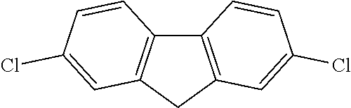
C12=C(CC3=C1C=CC(Cl)=C3)C=C(Cl)C=C2
